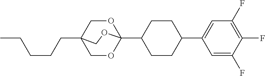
C(C12COC(C3CCC(C4=CC(F)=C(F)C(F)=C4)CC3)(OC1)OC2)CCCC
